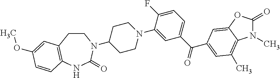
C1CC2=C(NC(=O)N1C1CCN(C3=CC(C(=O)C4=CC(C)=C5N(C)C(=O)OC5=C4)=CC=C3F)CC1)C=CC(OC)=C2
